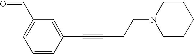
C1=CC(C#CCCN2CCCCC2)=CC(C=O)=C1
